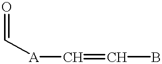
O=C[A]C=CB
